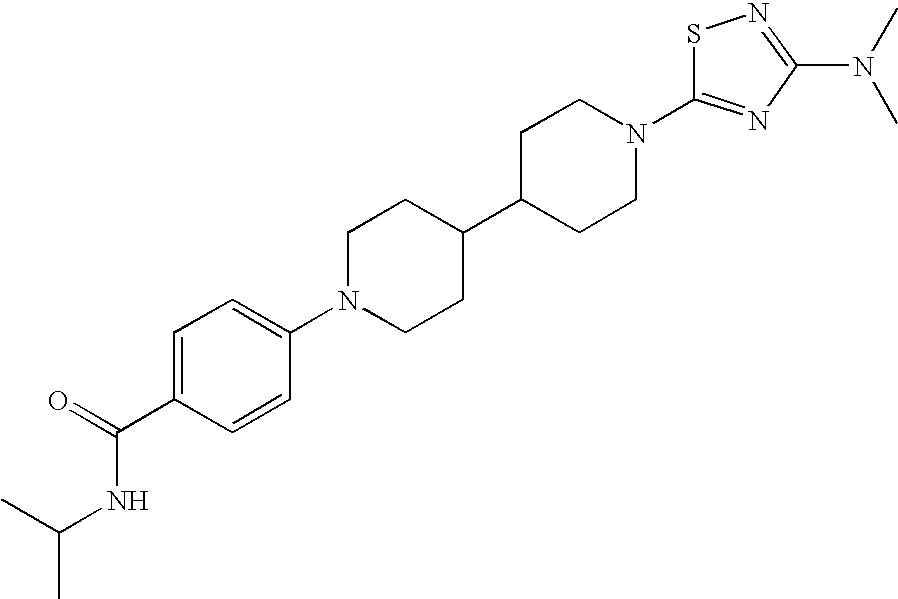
C1N(C2=CC=C(C(NC(C)C)=O)C=C2)CCC(C2CCN(C3=NC(N(C)C)=NS3)CC2)C1
